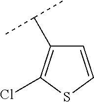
C1=CSC(Cl)=C1C(C)C
